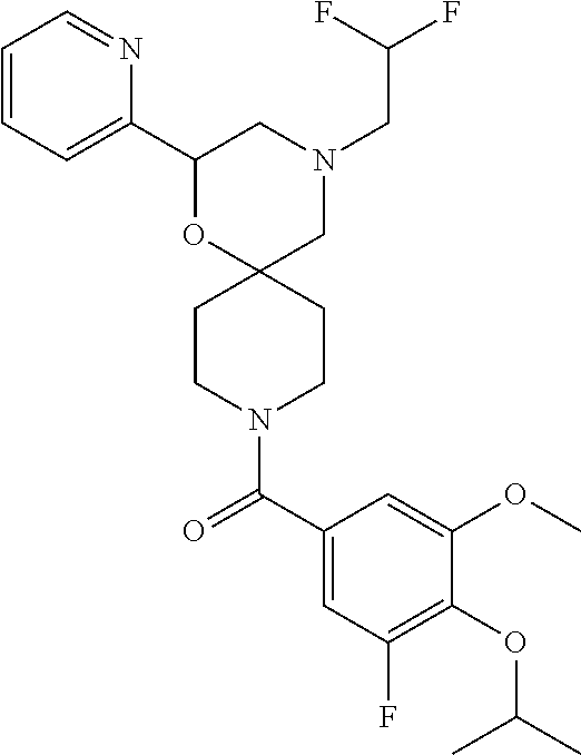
N1(CC(F)F)CC2(OC(C3=CC=CC=N3)C1)CCN(C(C1=CC(F)=C(OC(C)C)C(OC)=C1)=O)CC2
